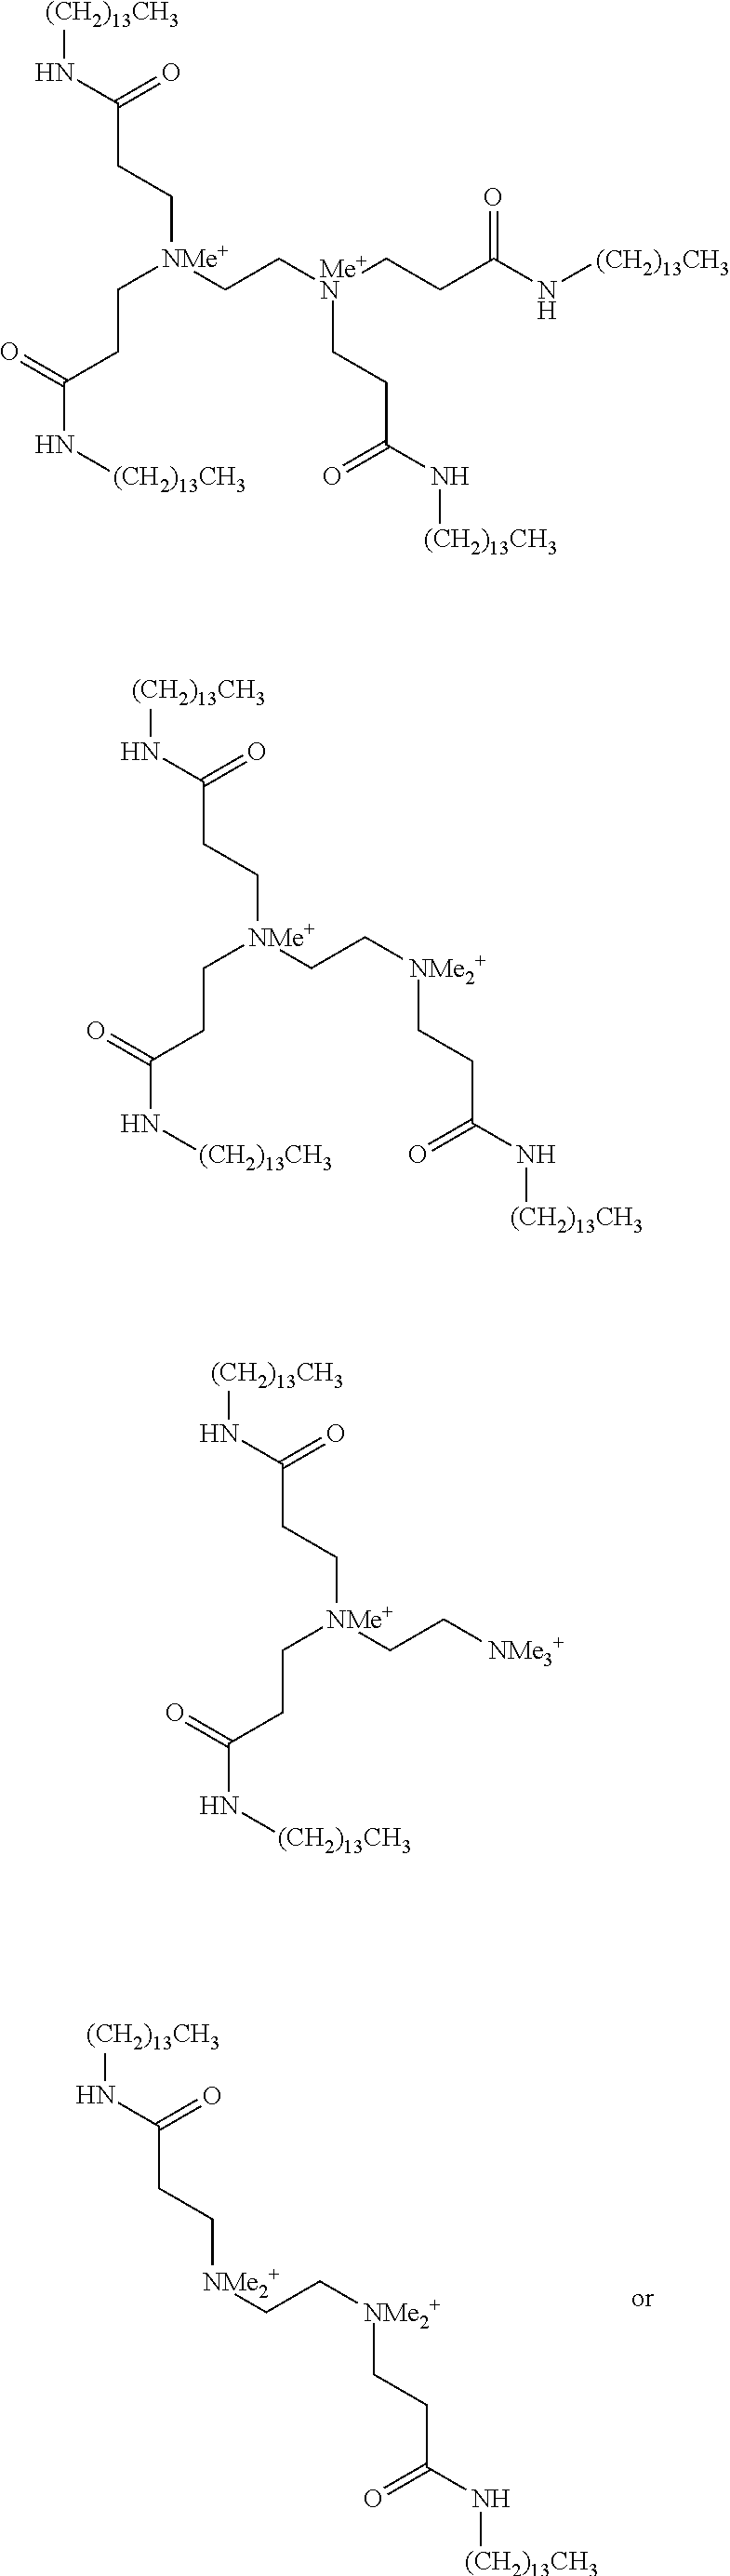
[(CH2)13CH3]NC(CC[NMe2+]CC[NMe2+]CCC(N[(CH2)13CH3])=O)=O.[(CH2)13CH3]NC(CC[NMe+](CC[Me+N](CCC(N[(CH2)13CH3])=O)CCC(N[(CH2)13CH3])=O)CCC(N[(CH2)13CH3])=O)=O.[(CH2)13CH3]NC(CC[NMe+](CC[NMe2+]CCC(N[(CH2)13CH3])=O)CCC(N[(CH2)13CH3])=O)=O.[(CH2)13CH3]NC(CC[NMe+](CC[NMe3+])CCC(N[(CH2)13CH3])=O)=O
